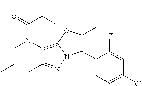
C1(N(C(C(C)C)=O)CCC)=C2N(N=C1C)C(C1=CC=C(Cl)C=C1Cl)=C(C)O2
